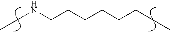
CCNCCCCCCCC
